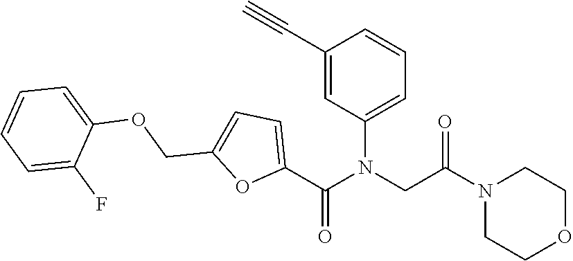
C1(C#C)=CC(N(CC(N2CCOCC2)=O)C(C2=CC=C(COC3=CC=CC=C3F)O2)=O)=CC=C1
